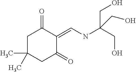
C1C(C)(C)CC(=O)C(=CNC(CO)(CO)CO)C1=O
